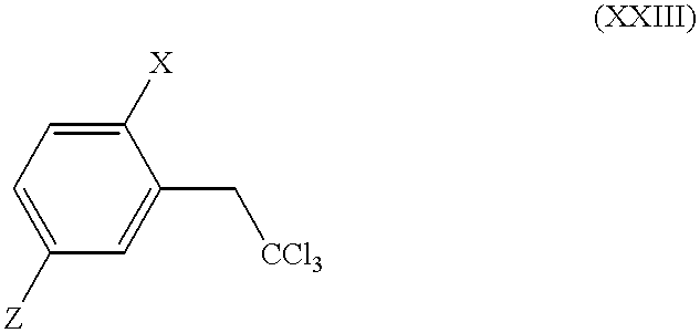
C1([X])=CC=C([Z])C=C1C[CCl3]
